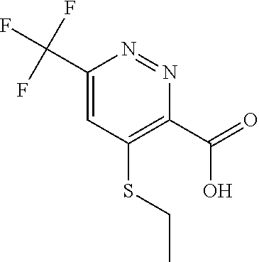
C1(C(F)(F)F)=CC(SCC)=C(C(=O)O)N=N1
